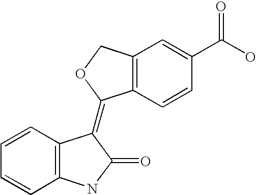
C12=C(C=CC(C(O)=O)=C1)C(=C1C3=C(C=CC=C3)NC1=O)OC2
